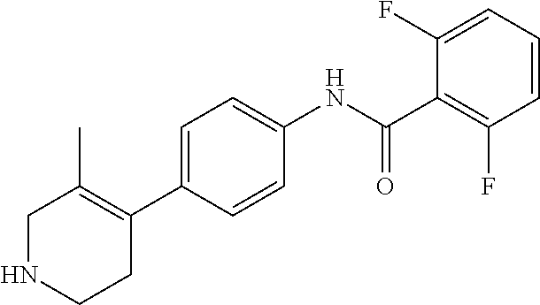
C1=CC=C(F)C(C(NC2=CC=C(C3=C(C)CNCC3)C=C2)=O)=C1F
